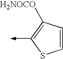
C1=CC([H2NOCO])=C(->C)S1
